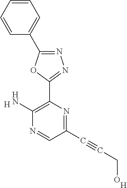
[H].N1=C(C#CCO)C=NC(N)=C1C1=NN=C(C2=CC=CC=C2)O1.[H]
